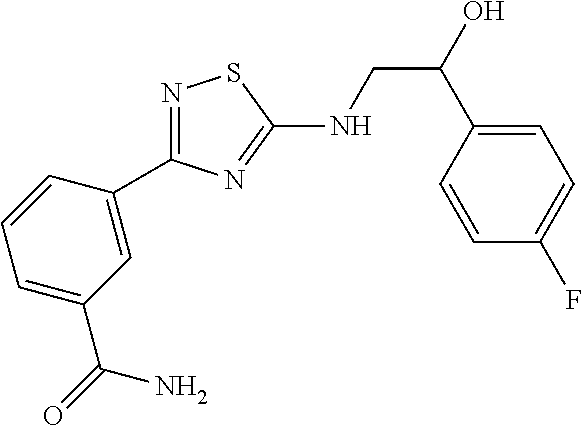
N1=C(C2=CC(C(=O)N)=CC=C2)N=C(NCC(O)C2=CC=C(F)C=C2)S1
